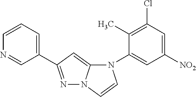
N1=C(C2=CC=CN=C2)C=C2N1C=CN2C1=CC([NO2])=CC(Cl)=C1C
